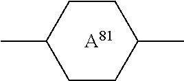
C1(C)CCC(C)CC1.[A81]
